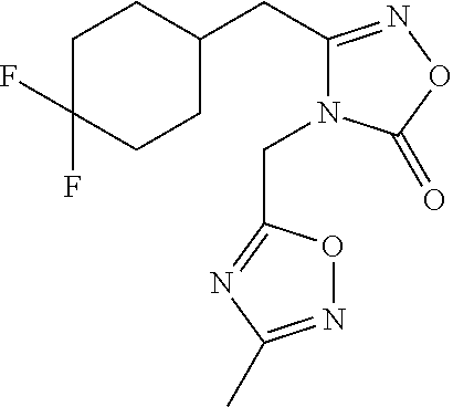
C1C(F)(F)CCC(CC2=NOC(=O)N2CC2=NC(C)=NO2)C1
